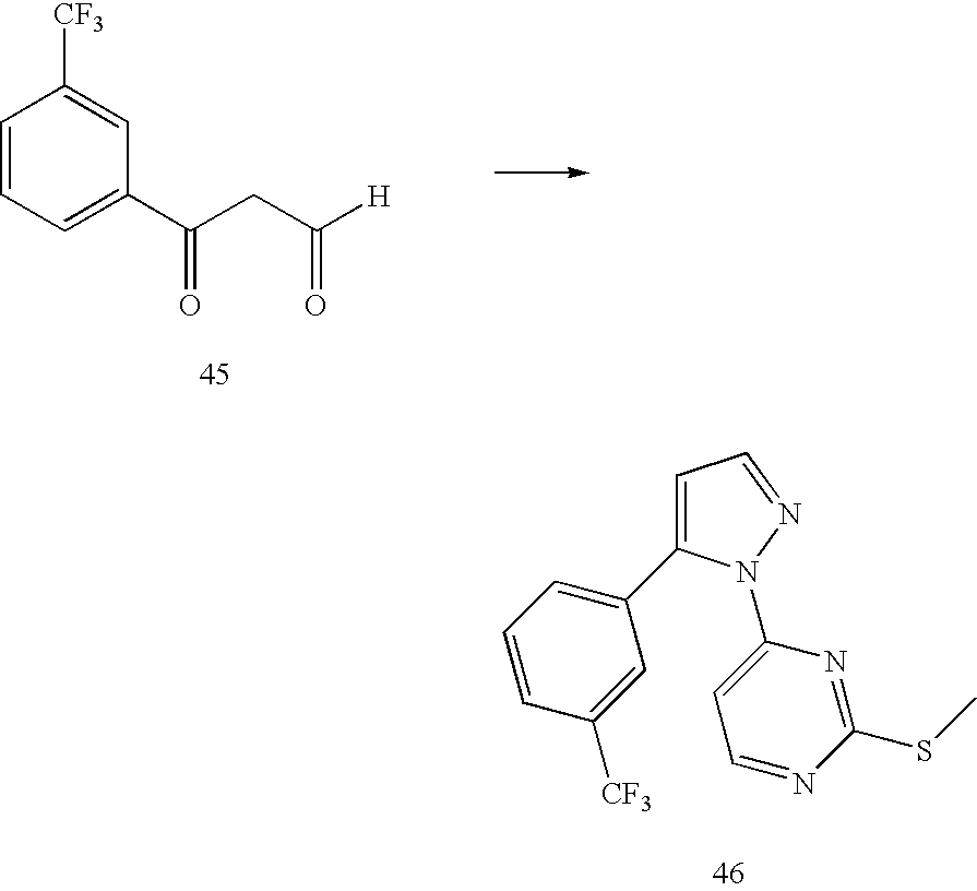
C1=CC=C(C(CC([H])=O)=O)C=C1[CF3].C1=C(C2=CC=CC([CF3])=C2)N(C2=CC=NC(SC)=N2)N=C1
